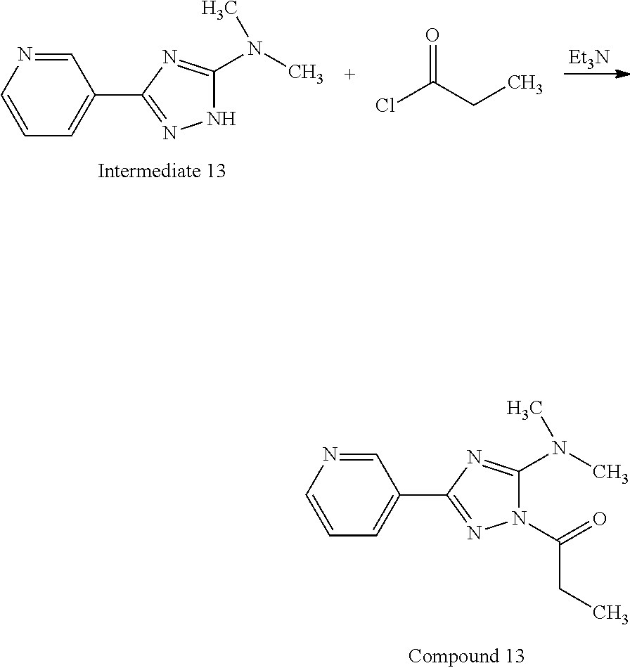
C1=NC=CC=C1C1=NN(C(CC)=O)C(N(C)C)=N1.C1=NC=CC=C1C1=NNC(N(C)C)=N1.[Et3N].ClC(CC)=O
